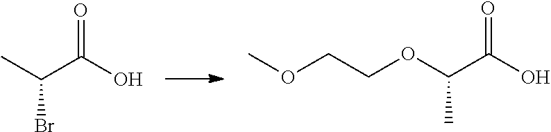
CC(C(O)=O)Br.COCCOC(C(O)=O)C
